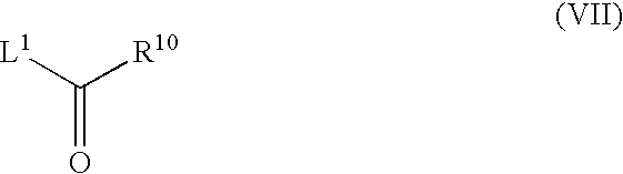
C(=O)([L1])[R10]
